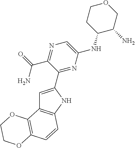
C1OCC(N)C(NC2=CN=C(C(N)=O)C(C3=CC4=C(N3)C=CC3=C4OCCO3)=N2)C1
